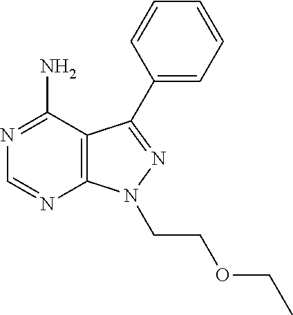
N1=C(N)C2=C(N=C1)N(CCOCC)N=C2C1=CC=CC=C1
